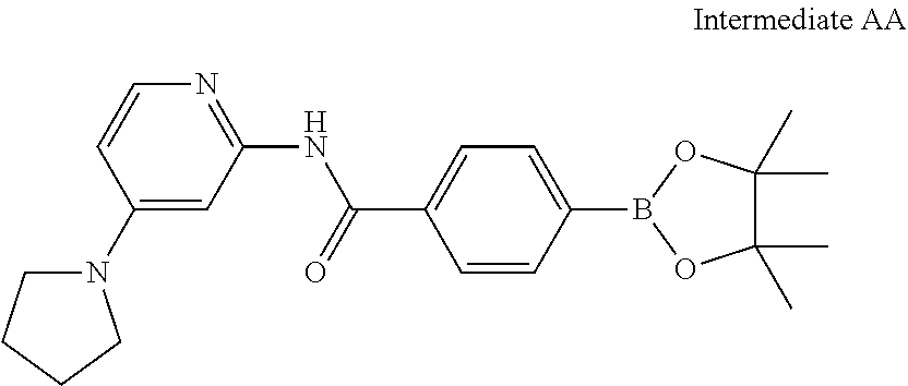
C1(NC(C2=CC=C(B3OC(C)(C)C(C)(C)O3)C=C2)=O)=NC=CC(N2CCCC2)=C1
